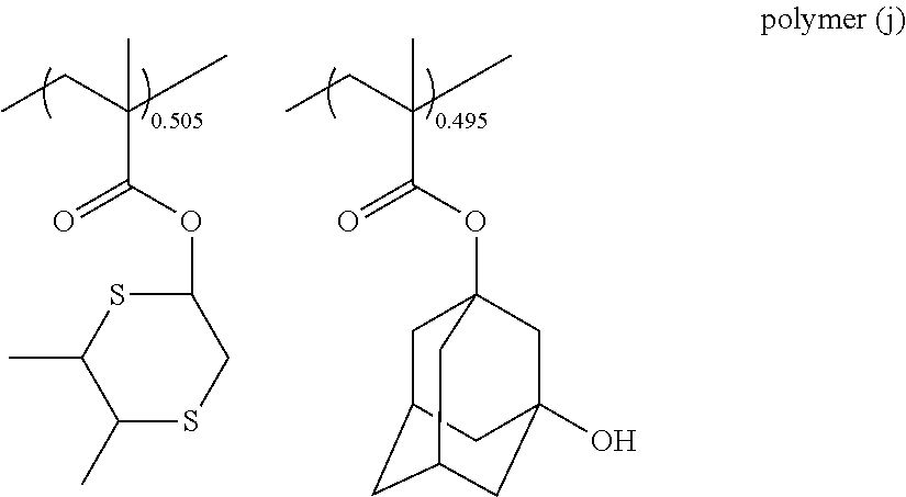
CCC(C)(C)C(OC12CC3CC(CC(O)(C1)C3)C2)=O.CCC(C)(C)C(OC1SC(C)C(C)SC1)=O
